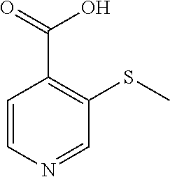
C1=CN=CC(SC)=C1C(=O)O
